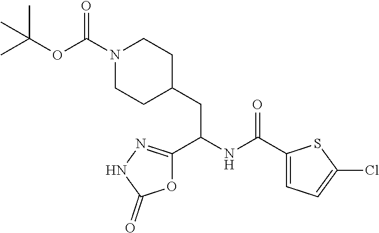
N1(C(OC(C)(C)C)=O)CCC(CC(NC(C2=CC=C(Cl)S2)=O)C2=NNC(=O)O2)CC1
